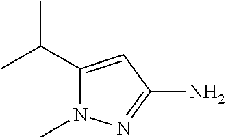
C(C1=CC(N)=NN1C)(C)C
